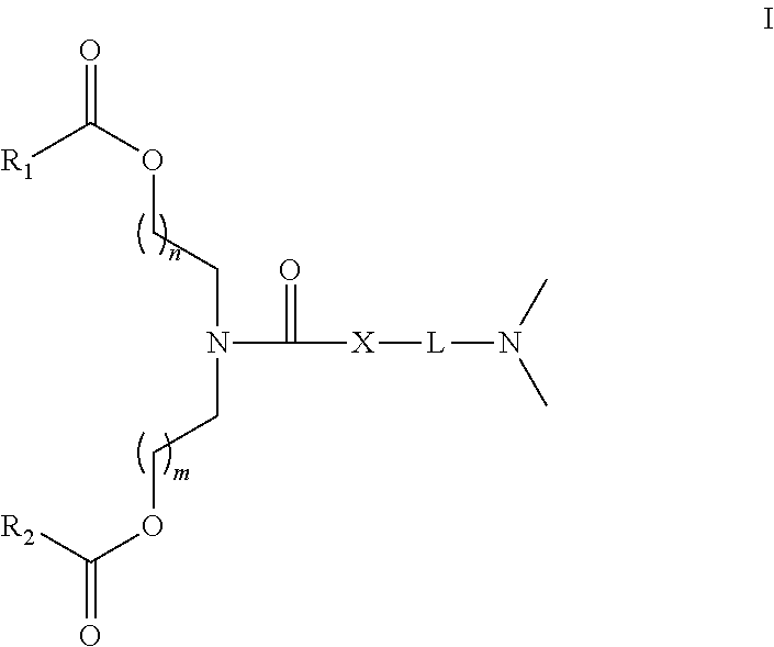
[R1]C(OCCN(C([X][L]N(C)C)=O)CCOC([R2])=O)=O
